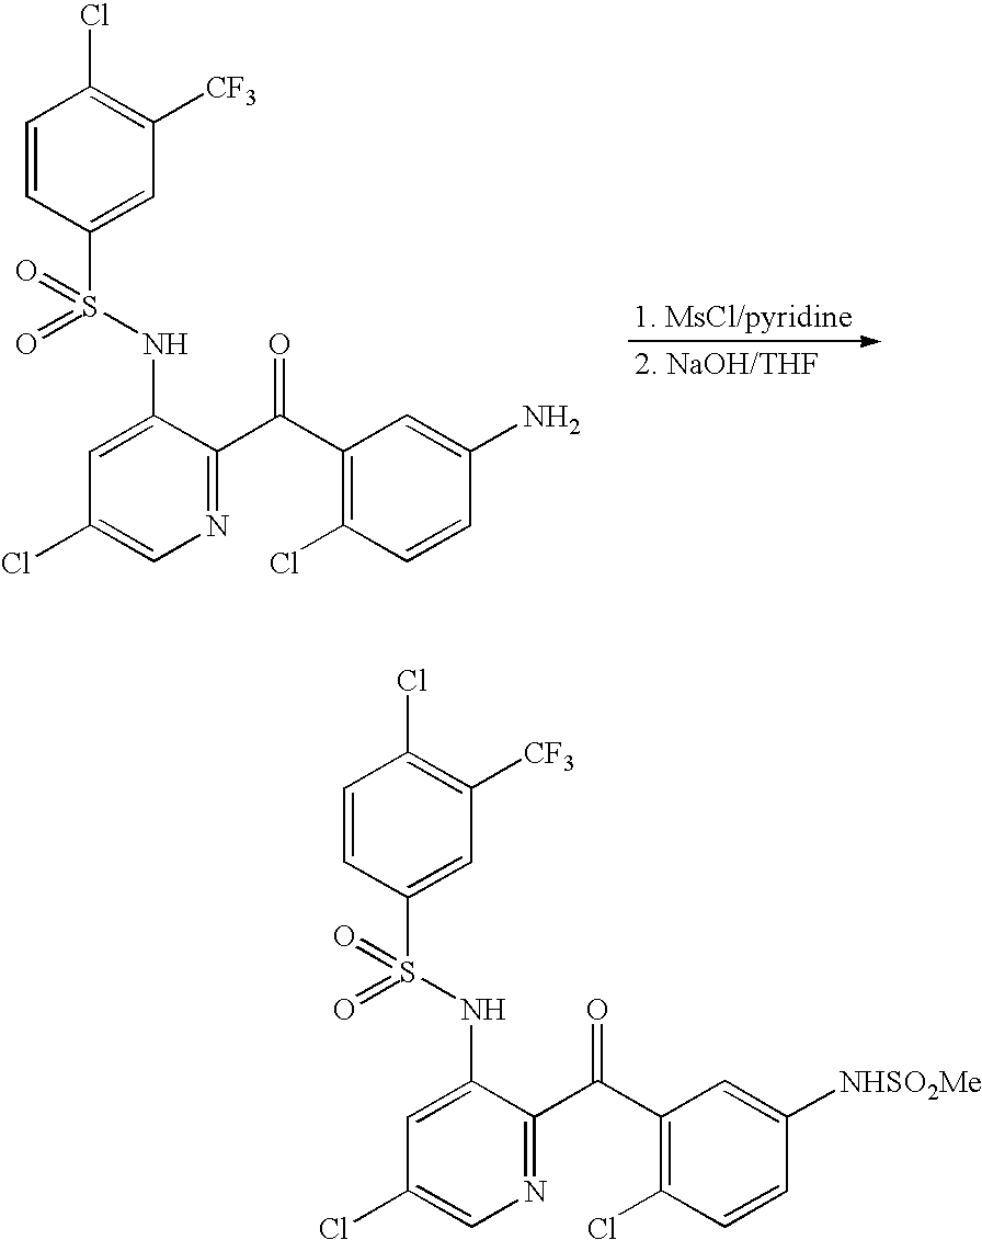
C1(Cl)=CN=C(C(C2=C(Cl)C=CC(N)=C2)=O)C(NS(=O)(=O)C2=CC([CF3])=C(Cl)C=C2)=C1.C1(Cl)=CN=C(C(C2=C(Cl)C=CC([NHSO2Me])=C2)=O)C(NS(=O)(=O)C2=CC([CF3])=C(Cl)C=C2)=C1
